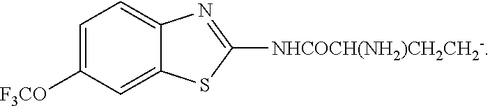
C1([F3CO])=CC=C2C(=C1)SC([NHCOCH(NH2)CH2CH2-])=N2
